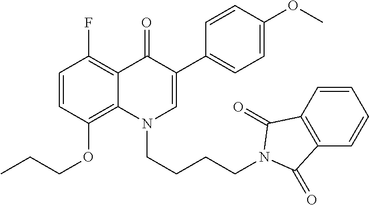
C1=CC(OCCC)=C2C(=C1F)C(=O)C(C1=CC=C(OC)C=C1)=CN2CCCCN1C(=O)C2=C(C=CC=C2)C1=O
